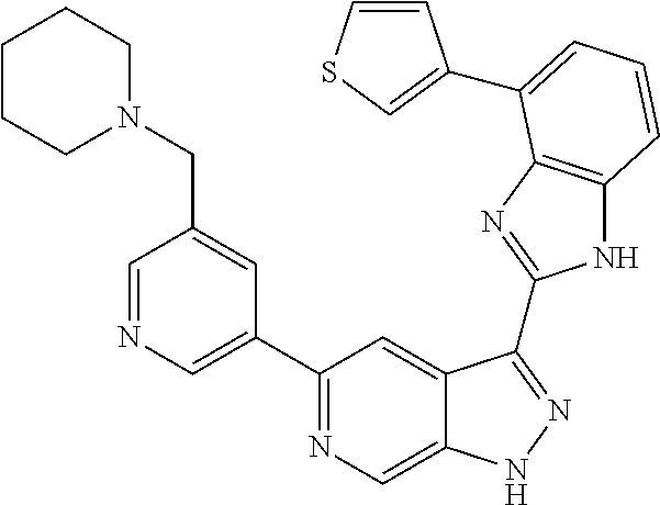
C1=NC=C(C2=NC=C3C(=C2)C(C2=NC4=C(N2)C=CC=C4C2=CSC=C2)=NN3)C=C1CN1CCCCC1
